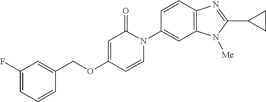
C1(COC2=CC(=O)N(C3=CC4=C(C=C3)N=C(C3CC3)N4[Me])C=C2)=CC(F)=CC=C1
